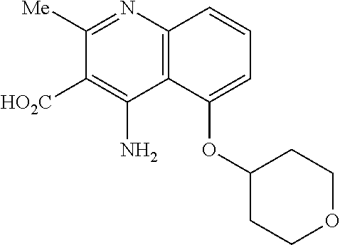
C1([Me])=NC2=C(C(N)=C1[HO2C])C(OC1CCOCC1)=CC=C2
